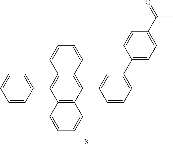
C12=C(C(C3=CC(C4=CC=C(C(C)=O)C=C4)=CC=C3)=C3C(=C1C1=CC=CC=C1)C=CC=C3)C=CC=C2
